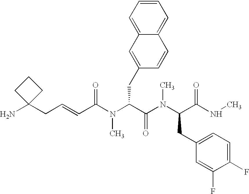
N(C(C(N(C(C(NC)=O)CC1=CC=C(F)C(F)=C1)C)=O)CC1=CC2=CC=CC=C2C=C1)(C)C(C=CCC1(N)CCC1)=O
